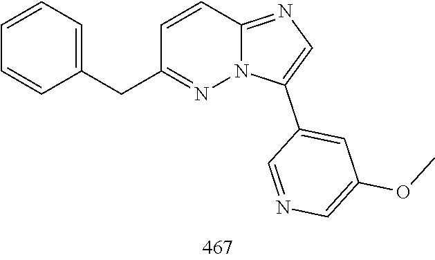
C1=CC(CC2=NN3C(=NC=C3C3=CC(OC)=CN=C3)C=C2)=CC=C1
